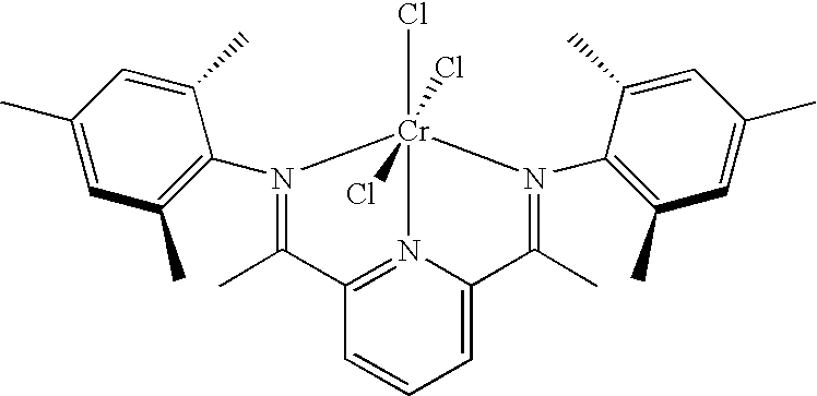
C1=CC=C2N3=C1C(C)=N(C1=C(C)C=C(C)C=C1C)[Cr]3(Cl)(Cl)(Cl)N(C1=C(C)C=C(C)C=C1C)=C2C
